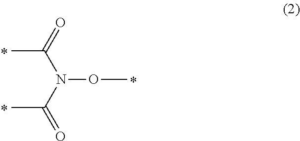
N(OC)(C(=O)C)C(=O)C
